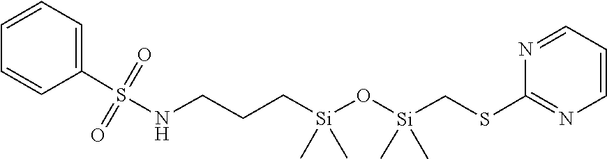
C1=CC=C(S(=O)(=O)NCCC[Si](C)(O[Si](C)(C)CSC2=NC=CC=N2)C)C=C1
